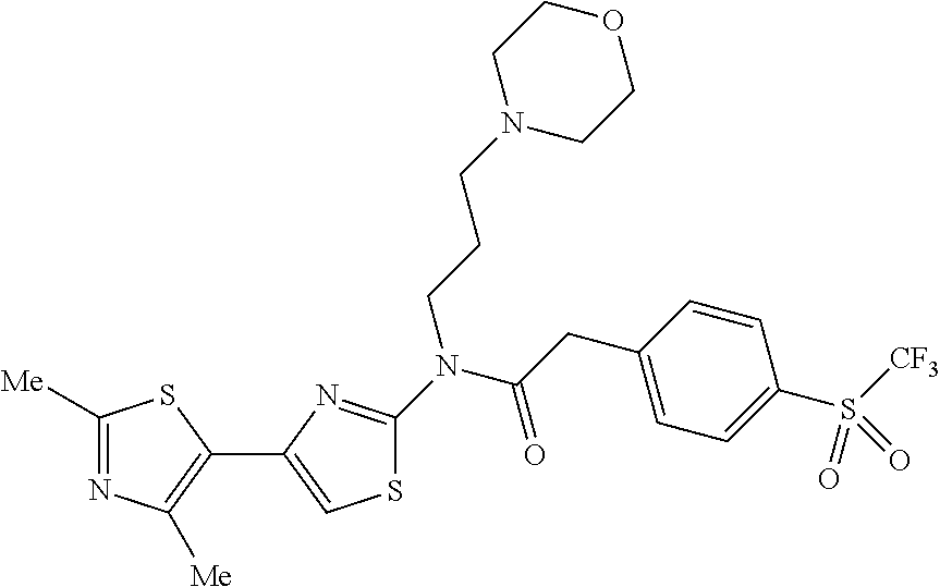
C1([Me])=NC([Me])=C(C2=CSC(N(C(CC3=CC=C(S([CF3])(=O)=O)C=C3)=O)CCCN3CCOCC3)=N2)S1
